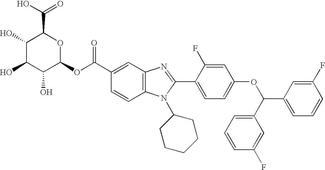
C1(O)C(O)C(O)C(OC(C2=CC3=C(C=C2)N(C2CCCCC2)C(C2=CC=C(OC(C4=CC=CC(F)=C4)C4=CC=CC(F)=C4)C=C2F)=N3)=O)OC1C(O)=O
